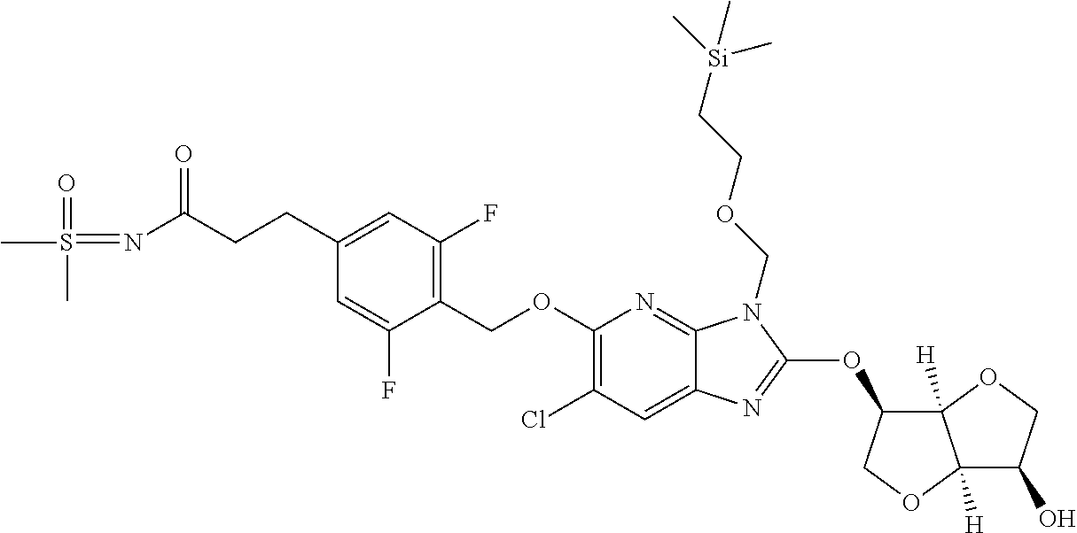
C1(OCC2=C(F)C=C(CCC(N=S(C)(=O)C)=O)C=C2F)=C(Cl)C=C2C(=N1)N(COCC[Si](C)(C)C)C(OC1C3([H])C([H])(OC1)C(O)CO3)=N2
